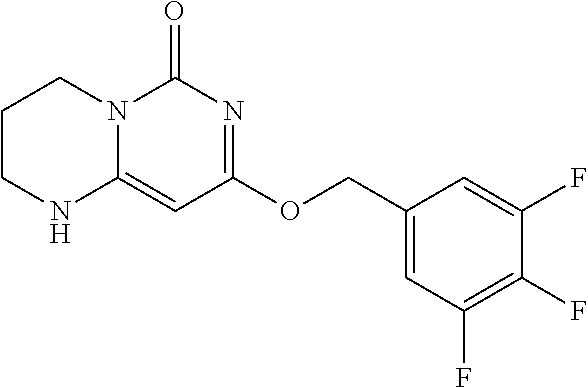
C1CNC2=CC(OCC3=CC(F)=C(F)C(F)=C3)=NC(=O)N2C1
